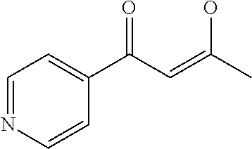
C1=NC=CC(C(C=C(C)O)=O)=C1
